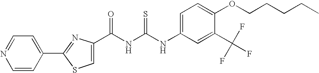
N(C(NC(=O)C1=CSC(C2=CC=NC=C2)=N1)=S)C1=CC=C(OCCCCC)C(C(F)(F)F)=C1
